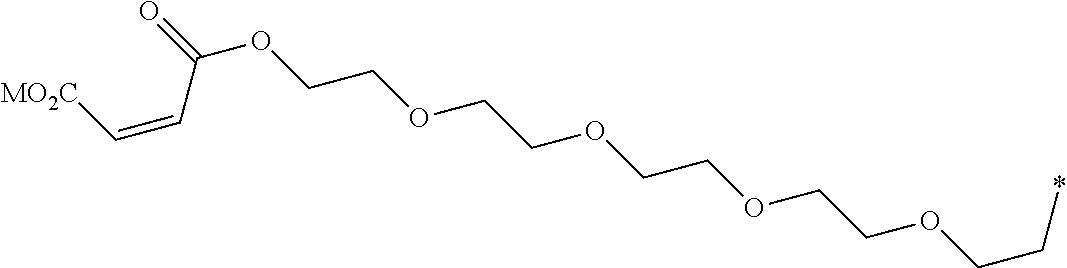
O=C(OCCOCCOCCOCCOCC*)C=C[MO2C]
